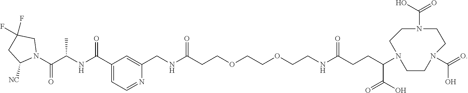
N1(C(C(NC(C2=CC=NC(CNC(CCOCCOCCNC(CCC(C(O)=O)N3CCN(C(O)=O)CCN(C(O)=O)CC3)=O)=O)=C2)=O)C)=O)CC(F)(F)CC1[NC]
